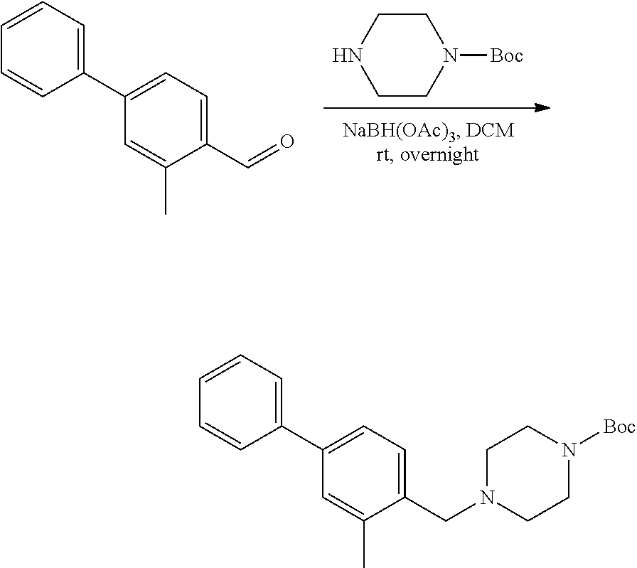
C1CN([Boc])CCN1.C1=C(C)C(C=O)=CC=C1C1=CC=CC=C1.C1=C(C)C(CN2CCN([Boc])CC2)=CC=C1C1=CC=CC=C1
